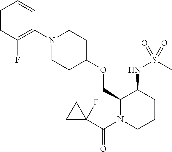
C1=CC(F)=C(N2CCC(OCC3N(C(C4(F)CC4)=O)CCCC3NS(=O)(C)=O)CC2)C=C1
